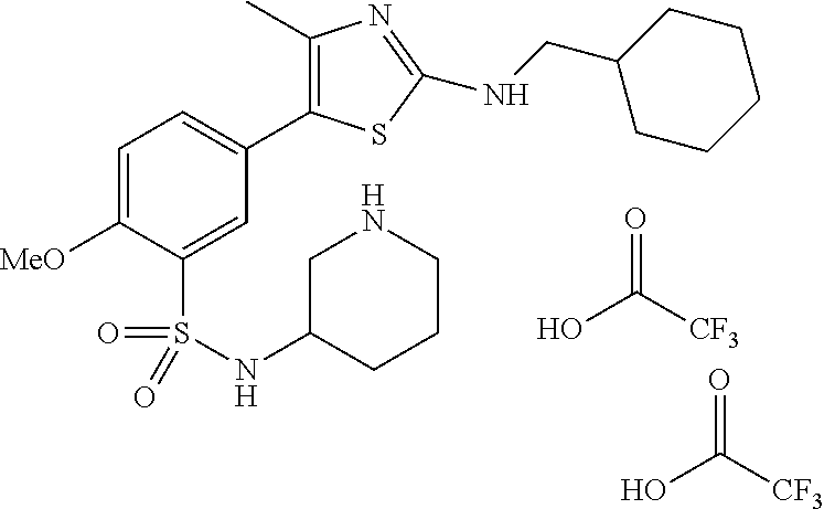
C1=C([MeO])C(S(NC2CCCNC2)(=O)=O)=CC(C2=C(C)N=C(NCC3CCCCC3)S2)=C1.OC([CF3])=O.OC([CF3])=O
